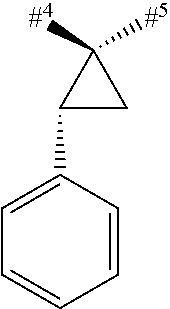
C1=CC(C2CC2([#5])[#4])=CC=C1
